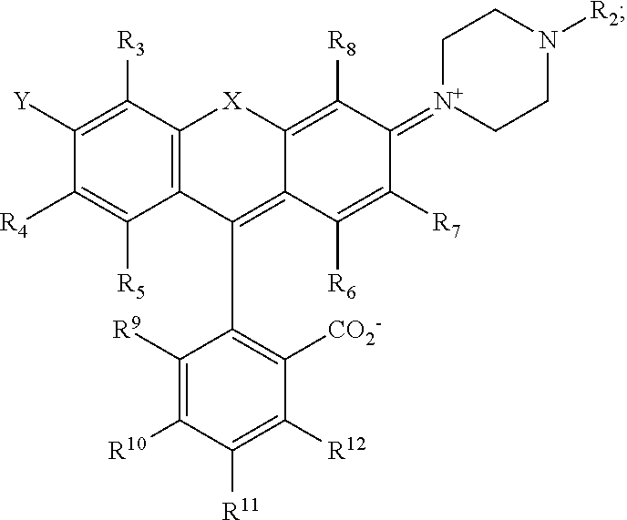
C1([R3])=C([Y])C([R4])=C([R5])C2=C1[X]C1=C([R8])C(=[N+]3CCN([R2])CC3)C([R7])=C([R6])C1=C2C1=C([CO2-])C([R12])=C([R11])C([R10])=C1[R9]
